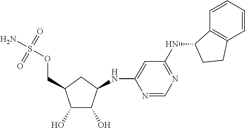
C1(O)C(O)C(NC2=CC(NC3C4=C(C=CC=C4)CC3)=NC=N2)CC1COS(N)(=O)=O
